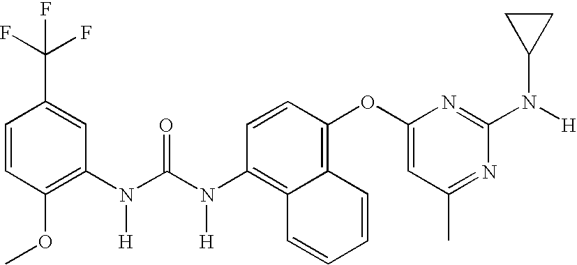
C1=CC(OC)=C(N(C(N(C2=C3C(=C(OC4=CC(C)=NC(N(C5CC5)[H])=N4)C=C2)C=CC=C3)[H])=O)[H])C=C1C(F)(F)F
